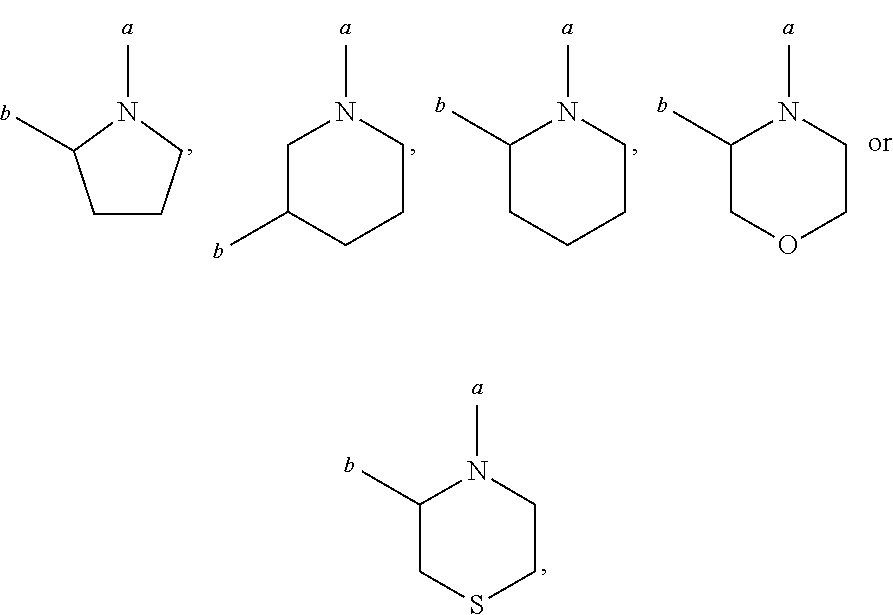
N1(C)C(C)CSCC1.N1(C)CC(C)CCC1.N1(C)C(C)CCCC1.N1(C)C(C)COCC1.C1CCN(C)C1C
